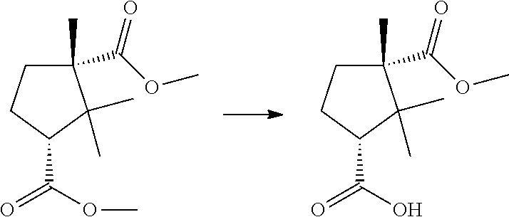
C1(C)(C(OC)=O)CCC(C(=O)OC)C1(C)C.C1(C)(C(OC)=O)CCC(C(=O)O)C1(C)C
